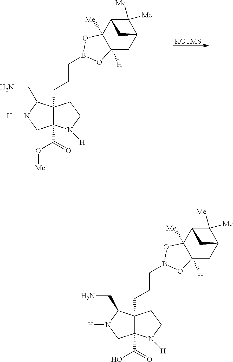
C12(C(=O)O)C(CCCB3OC4([Me])C([H])(CC5C([Me])([Me])C4C5)O3)(C(CN)N([H])C1)CCN2[H].C12(C(=O)O[Me])C(CCCB3OC4([Me])C([H])(CC5C([Me])([Me])C4C5)O3)(C(CN)N([H])C1)CCN2[H].[KOTMS]
